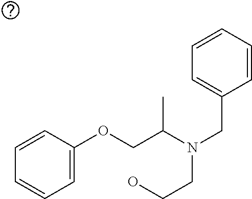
C1=C(OCC(N(CC2=CC=CC=C2)CCO)C)C=CC=C1
